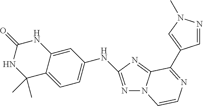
N1=C(NC2=CC=C3C(=C2)NC(=O)NC3(C)C)N=C2N1C=CN=C2C1=CN(C)N=C1
